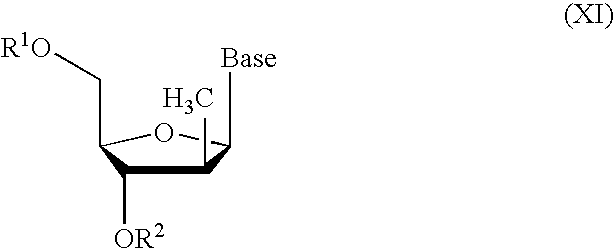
C1(C)C([OR2])C(C[R1O])OC1[Base]
